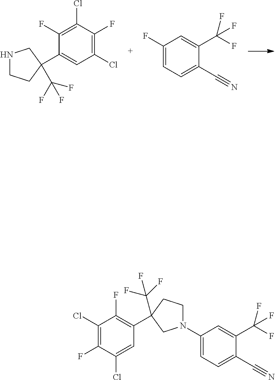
C1(Cl)=C(F)C(Cl)=CC(C2(C(F)(F)F)CCN(C3=CC=C(C#N)C(C(F)(F)F)=C3)C2)=C1F.C1(F)=CC=C(C#N)C(C(F)(F)F)=C1.C(F)(F)(F)C1(C2=CC(Cl)=C(F)C(Cl)=C2F)CCNC1
